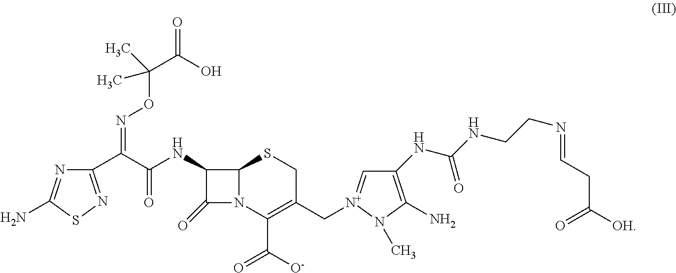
N1=C(N)SN=C1C(=NOC(C(O)=O)(C)C)C(=O)NC1C2N(C1=O)C(C([O-])=O)=C(C[N+]1=CC(NC(NCCN=CCC([OH])=O)=O)=C(N)N1C)CS2
